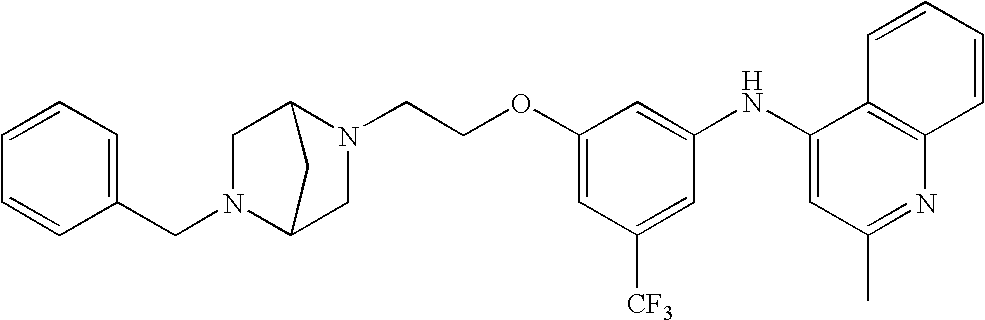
C(COC1=CC([CF3])=CC(NC2=CC(C)=NC3=C2C=CC=C3)=C1)N1C2CN(CC3=CC=CC=C3)C(C1)C2
